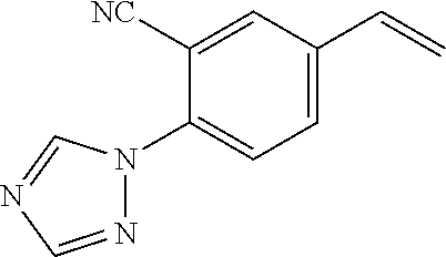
N1=CN=CN1C1=CC=C(C=C)C=C1[NC]
